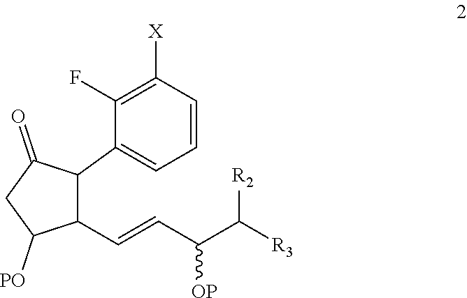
[R2]C(C(C=CC1C(C2=CC=CC([X])=C2F)C(=O)CC1[PO])[OP])[R3]
